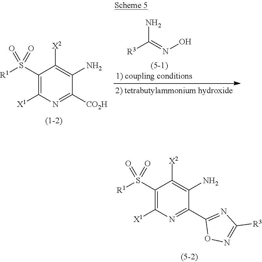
C1(S([R1])(=O)=O)=C([X1])N=C(C2=NC([R3])=NO2)C(N)=C1[X2].C1(S([R1])(=O)=O)=C([X1])N=C([CO2H])C(N)=C1[X2].[R3]C(=NO)N
